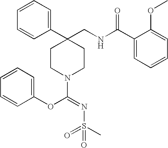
C1(C2(CNC(C3=CC=CC=C3OC)=O)CCN(C(=NS(C)(=O)=O)OC3=CC=CC=C3)CC2)=CC=CC=C1
